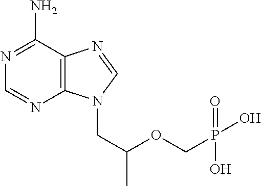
C12=C(C(N)=NC=N1)N=CN2CC(OCP(=O)(O)O)C
